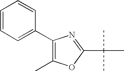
C1=CC=C(C2=C(C)OC(C(C)(C)C)=N2)C=C1
